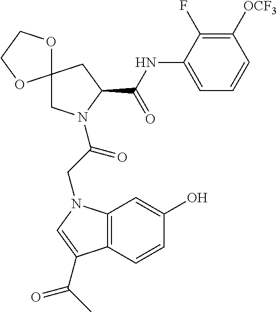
C12(CN(C(CN3C4=C(C=CC(O)=C4)C(C(C)=O)=C3)=O)C(C(NC3=CC=CC([OCF3])=C3F)=O)C1)OCCO2
